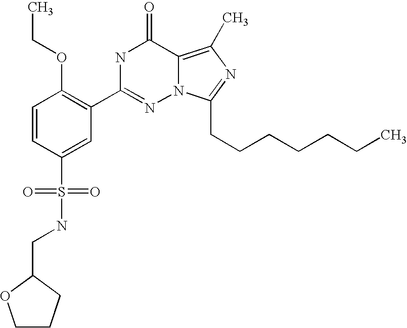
C1=CC(S(NCC2OCCC2)(=O)=O)=CC(C2=NN3C(=C(C)N=C3CCCCCCC)C(=O)N2)=C1OCC
